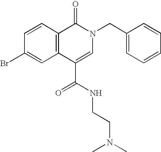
C1=CC(Br)=CC2=C1C(=O)N(CC1=CC=CC=C1)C=C2C(NCCN(C)C)=O
